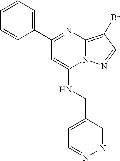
C1(C2=CC=CC=C2)=NC2=C(Br)C=NN2C(NCC2=CC=NN=C2)=C1
